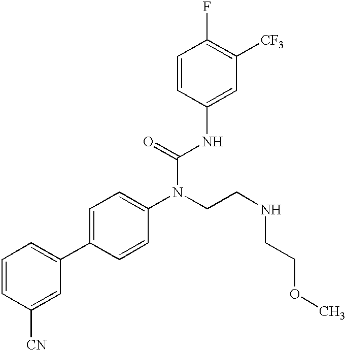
C1=CC([CN])=CC(C2=CC=C(N(CCNCCOC)C(=O)NC3=CC([CF3])=C(F)C=C3)C=C2)=C1
